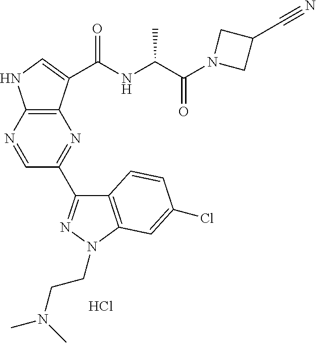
N1=CC(C2=NN(CCN(C)C)C3=C2C=CC(Cl)=C3)=NC2=C1NC=C2C(NC(C(N1CC(C#N)C1)=O)C)=O.Cl
